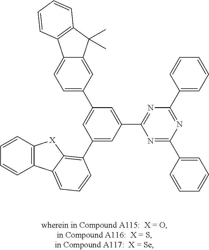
C1=CC2=C(C=C1)[X]C1=C(C3=CC(C4=NC(C5=CC=CC=C5)=NC(C5=CC=CC=C5)=N4)=CC(C4=CC=C5C(=C4)C(C)(C)C4=C5C=CC=C4)=C3)C=CC=C21
